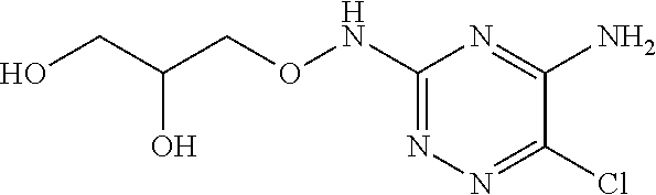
ClC1=NN=C(NOCC(CO)O)N=C1N
